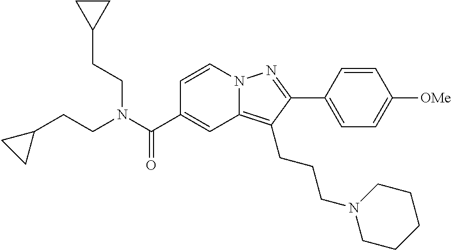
C1=CN2C(=C(CCCN3CCCCC3)C(C3=CC=C([OMe])C=C3)=N2)C=C1C(N(CCC1CC1)CCC1CC1)=O
